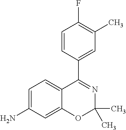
C1=CC(C2=NC(C)(C)OC3=CC(N)=CC=C23)=CC(C)=C1F
